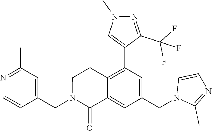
C1(CN2C(=O)C3=CC(CN4C(C)=NC=C4)=CC(C4=CN(C)N=C4C(F)(F)F)=C3CC2)=CC(C)=NC=C1
